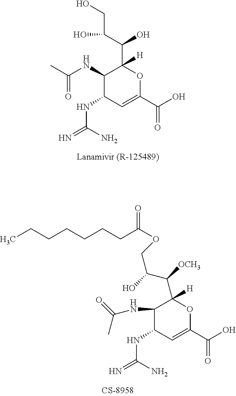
C1(NC(C)=O)C(NC(=N)N)C=C(C(O)=O)OC1(C(C(CO)O)O)[H].C1(NC(=O)C)C(NC(=N)N)C=C(C(O)=O)OC1([H])C(C(O)COC(CCCCCCC)=O)[OCH3]
